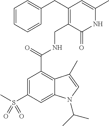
N1C(C)=CC(CC2=CC=CC=C2)=C(CNC(C2=C3C(=CC(S(C)(=O)=O)=C2)N(C(C)C)C=C3C)=O)C1=O
